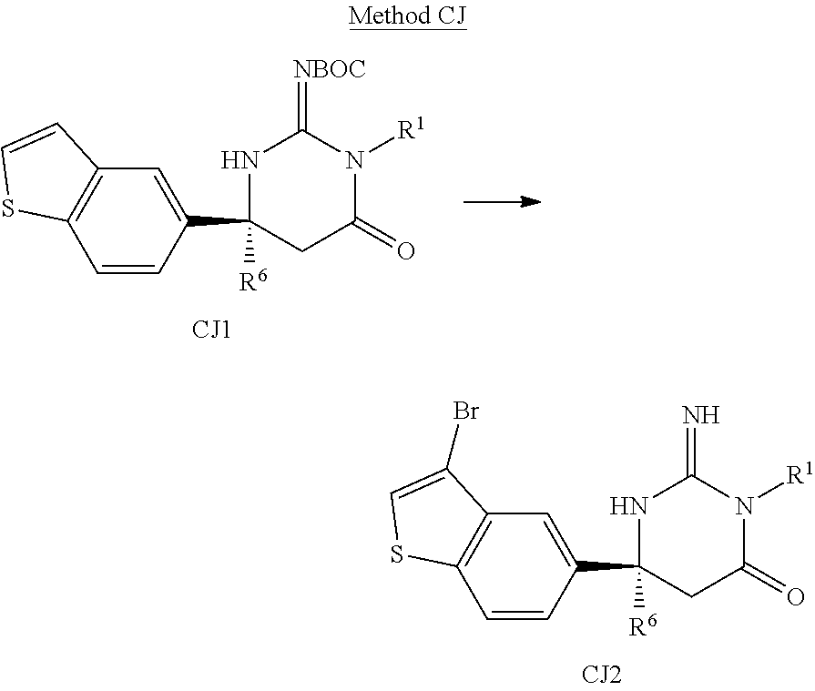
C1=CC(C2([R6])NC(=N)N([R1])C(=O)C2)=CC2=C1SC=C2Br.C1=CC(C2([R6])NC(=[NBOC])N([R1])C(=O)C2)=CC2=C1SC=C2
